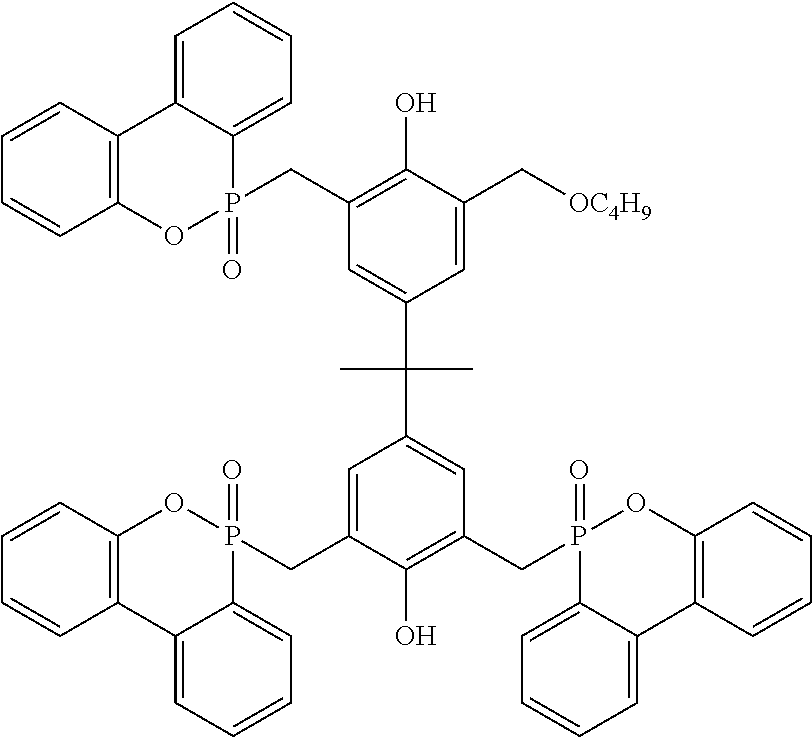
C1=CC2=C(C=C1)OP(CC1=C(O)C(C[OC4H9])=CC(C(C)(C)C3=CC(CP4(=O)OC5=C(C=CC=C5)C5=CC=CC=C45)=C(O)C(CP4(=O)OC5=C(C=CC=C5)C5=CC=CC=C45)=C3)=C1)(=O)C1=CC=CC=C21
